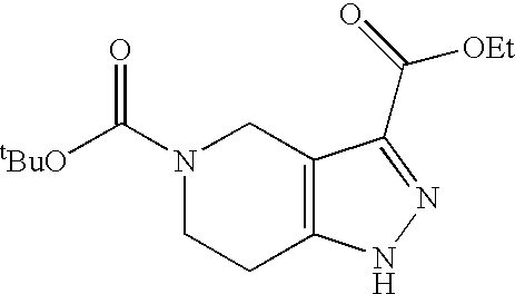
N1(C([tBuO])=O)CCC2=C(C1)C(C(=O)[OEt])=NN2
